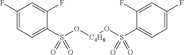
C1(F)=CC=C(S(O[C4H8]OS(C2=CC=C(F)C=C2F)(=O)=O)(=O)=O)C(F)=C1
